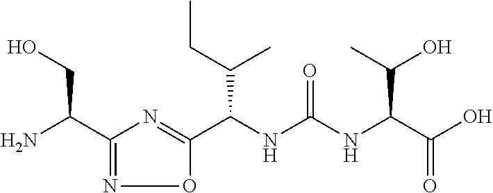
C(NC(NC(C(O)=O)C(O)C)=O)(C(CC)C)C1=NC(C(N)CO)=NO1
